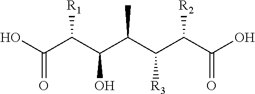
OC(C(C(C(C(C(C(O)=O)[R2])[R3])C)O)[R1])=O
